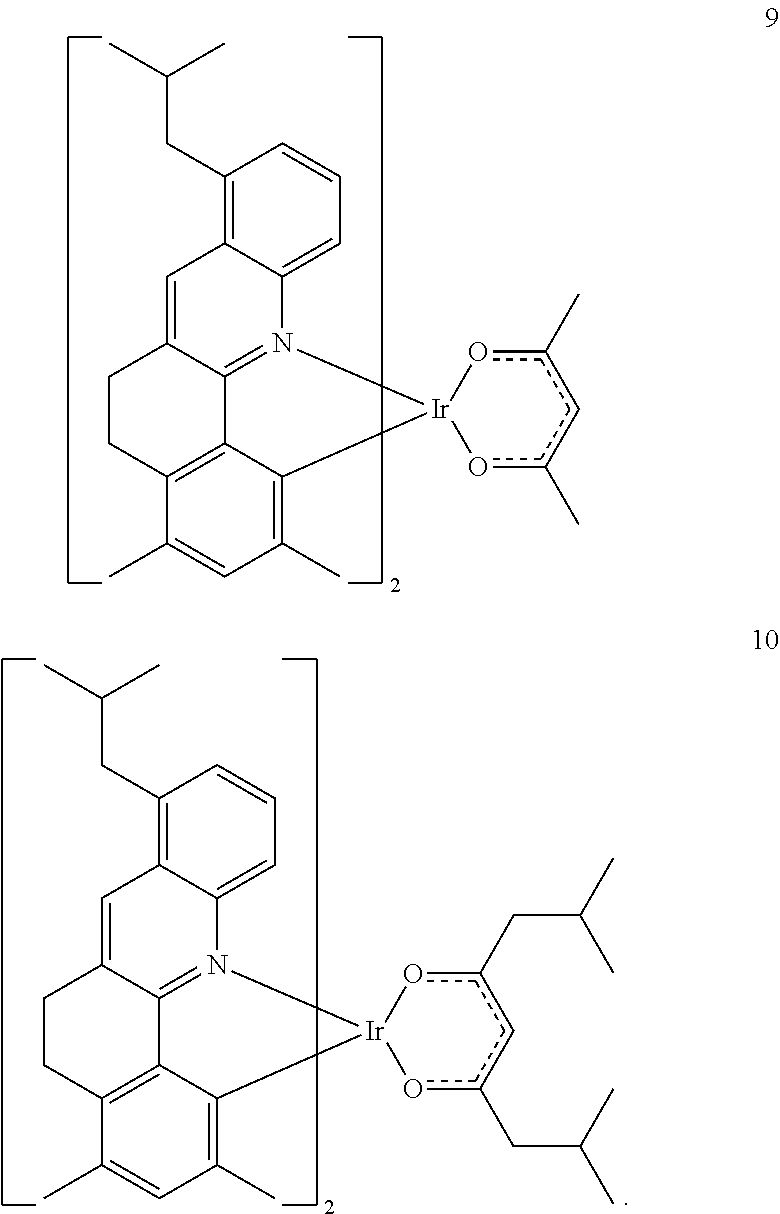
C1(CC(C)C)=C2C(=CC=C1)N1=C3C(=C2)CCC2=C3C(=C(C)C=C2C)[Ir]12oc(C)cc(C)o2.C1(CC(C)C)=C2C(=CC=C1)N1=C3C(=C2)CCC2=C3C(=C(C)C=C2C)[Ir]12oc(CC(C)C)cc(CC(C)C)o2
